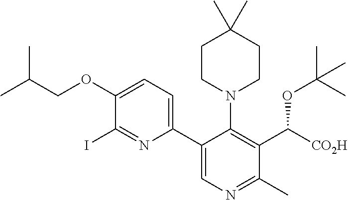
C1(I)=NC(C2=CN=C(C)C(C([CO2H])OC(C)(C)C)=C2N2CCC(C)(C)CC2)=CC=C1OCC(C)C
